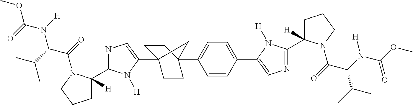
COC(=O)N(C(C(C)C)C(=O)N1C(C2=NC=C(C34CCC(C5=CC=C(C6=CN=C(C7([H])CCCN7C(C(C(C)C)N(C(OC)=O)[H])=O)N6[H])C=C5)(CC3)C4)N2[H])([H])CCC1)[H]
